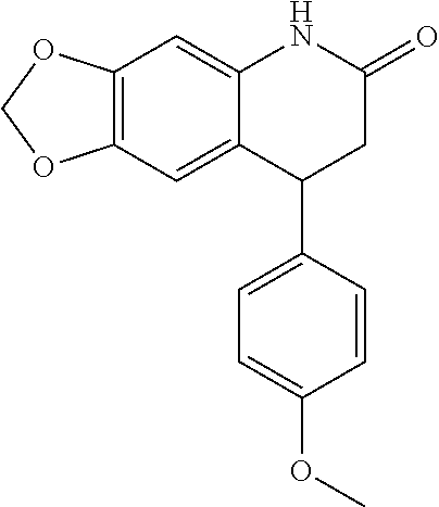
C12=C(C=C3C(=C1)NC(=O)CC3C1=CC=C(OC)C=C1)OCO2
